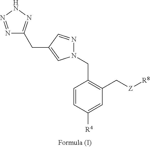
N1(CC2=C(C[Z][R8])C=C([R4])C=C2)N=CC(CC2=NNN=N2)=C1
